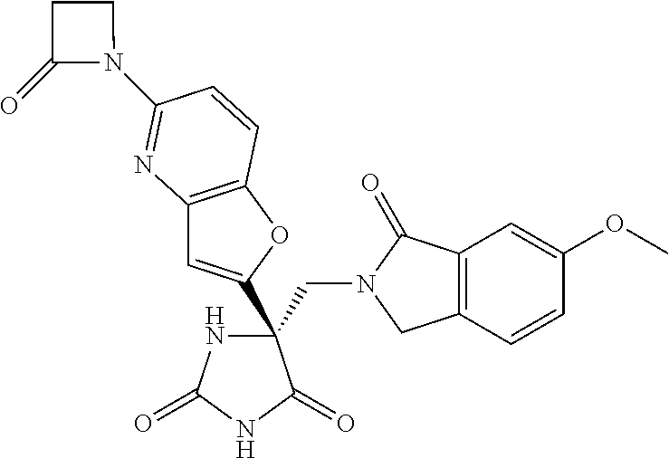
C(C1(C2=CC3=C(O2)C=CC(N2CCC2=O)=N3)NC(=O)NC1=O)N1CC2=C(C1=O)C=C(OC)C=C2
